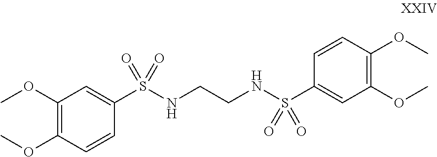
C1(OC)=C(OC)C=CC(S(NCCNS(C2=CC(OC)=C(OC)C=C2)(=O)=O)(=O)=O)=C1
